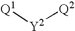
[Q1][Y2][Q2]
